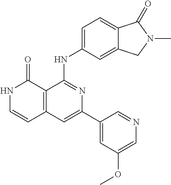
C1=C2C(=CC(NC3=NC(C4=CC(OC)=CN=C4)=CC4=C3C(=O)NC=C4)=C1)CN(C)C2=O
